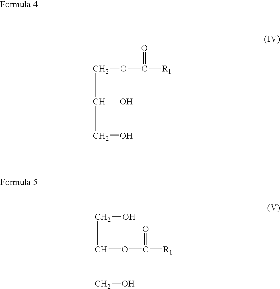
C(OC(=O)[R1])C(O)CO.C(O)C(OC(=O)[R1])CO
